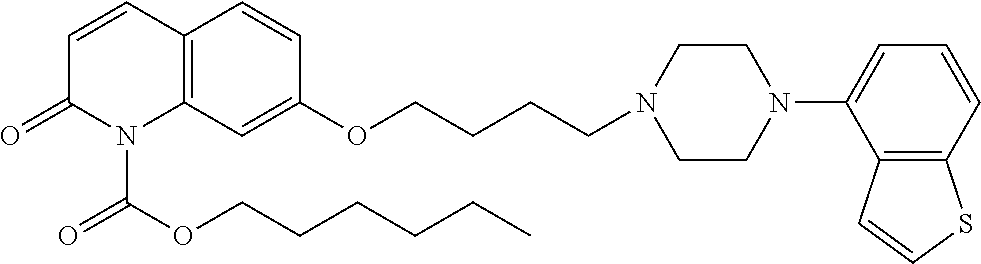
C1=CC2=C(N(C(OCCCCCC)=O)C1=O)C=C(OCCCCN1CCN(C3=CC=CC4=C3C=CS4)CC1)C=C2
